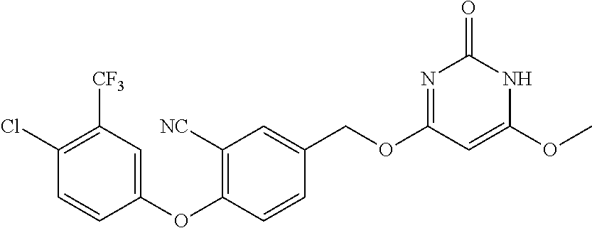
C1(Cl)=C([CF3])C=C(OC2=C([NC])C=C(COC3=NC(=O)NC(OC)=C3)C=C2)C=C1
